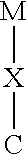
[M][X]C
